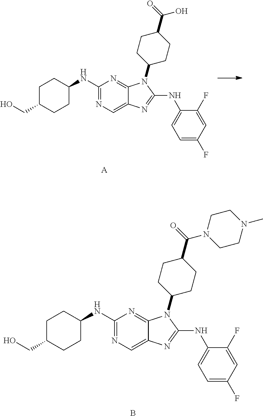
C1(NC2CCC(CO)CC2)=NC=C2C(=N1)N(C1CCC(C(=O)O)CC1)C(NC1=CC=C(F)C=C1F)=N2.[A].C1(NC2CCC(CO)CC2)=NC=C2C(=N1)N(C1CCC(C(=O)N3CCN(C)CC3)CC1)C(NC1=CC=C(F)C=C1F)=N2.B
